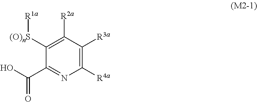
C1([R4a])=C([R3a])C([R2a])=C([(O)nS][R1a])C(C(O)=O)=N1
